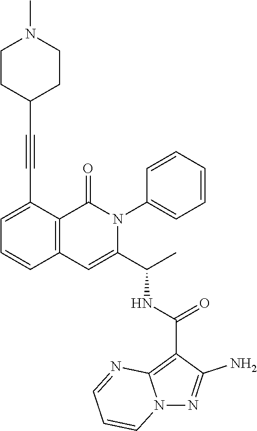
C1=C(C#CC2CCN(C)CC2)C2=C(C=C1)C=C(C(C)NC(C1=C3N(N=C1N)C=CC=N3)=O)N(C1=CC=CC=C1)C2=O
